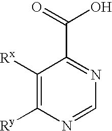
C1([Rx])=C([Ry])N=CN=C1C(O)=O
